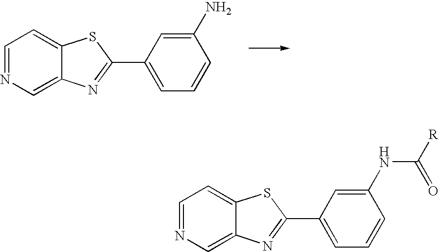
C1=NC=C2C(=C1)SC(C1=CC=CC(N)=C1)=N2.C1=NC=C2C(=C1)SC(C1=CC=CC(NC([R])=O)=C1)=N2
